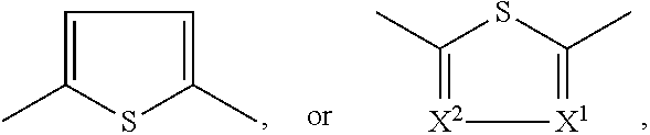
C1=C(C)SC(C)=C1.[X2]1=C(C)SC(C)=[X1]1
